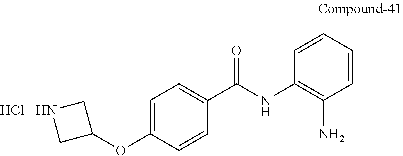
C1=C(OC2CNC2)C=CC(C(NC2=C(N)C=CC=C2)=O)=C1.Cl
